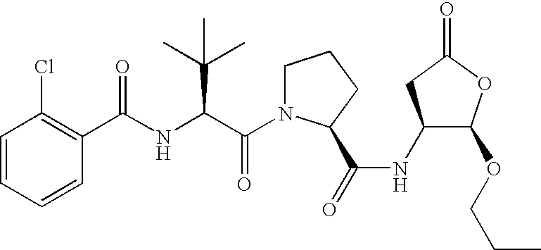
C1=CC=CC(Cl)=C1C(NC(C(N1CCCC1C(=O)NC1C(OCCC)OC(=O)C1)=O)C(C)(C)C)=O
